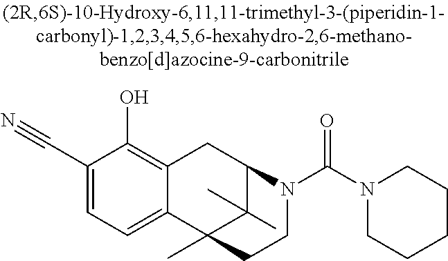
C1(C#N)=CC=C2C(=C1O)CC1C(C)(C)C2(C)CCN1C(N1CCCCC1)=O
